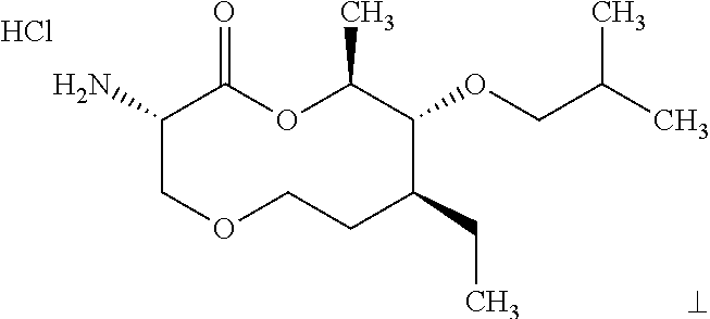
Cl.NC1COCCC(CC)C(OCC(C)C)C(C)OC1=O
